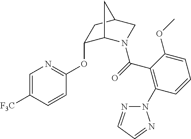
C1=C([F3C])C=CC(OC2C3N(C(=O)C4=C(N5N=CC=N5)C=CC=C4OC)CC(C2)C3)=N1
